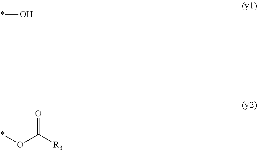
*O.*OC([R3])=O
